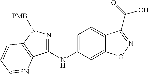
C1=C(NC2=NN([PMB])C3=C2N=CC=C3)C=C2C(=C1)C(C(=O)O)=NO2
